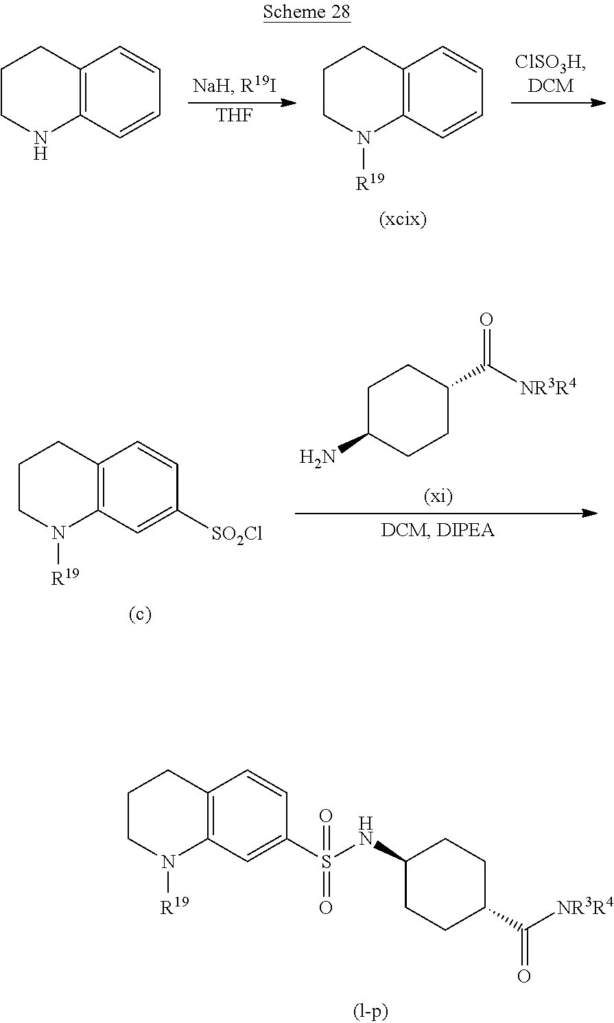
[THF].C12=C(C=CC=C1)N([R19])CCC2.C12=C(C=CC=C1)NCCC2.C12=C(C=C([SO2Cl])C=C1)N([R19])CCC2.C1C(N)CCC(C(=O)[NR3R4])C1.C12=C(C=C(S(=O)(NC3CCC(C(=O)[NR3R4])CC3)=O)C=C1)N([R19])CCC2
